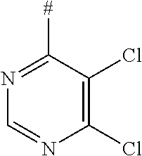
C1(Cl)=C(Cl)C([#])=NC=N1
